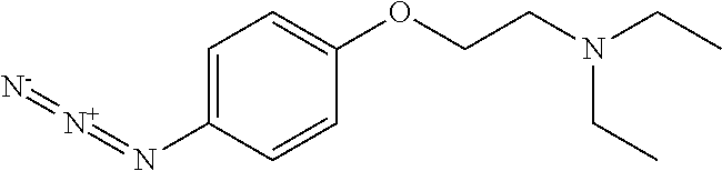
C1=C(N=[N+]=[N-])C=CC(OCCN(CC)CC)=C1
